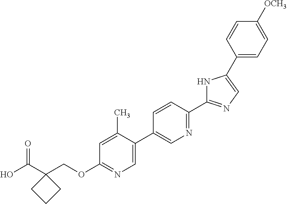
OC(C1(COC2=NC=C(C3=CN=C(C4=NC=C(C5=CC=C([OCH3])C=C5)N4)C=C3)C(C)=C2)CCC1)=O
